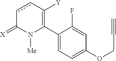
C1(C2=C([Y])ccC(=[X])N2[Me])=CC=C(OCC#C)C=C1F
